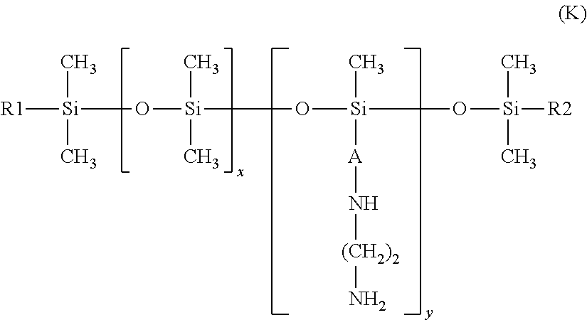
O([Si](O[Si](C)(O[Si]([R2])(C)C)[A]N[(CH2)2]N)(C)C)[Si]([R1])(C)C
